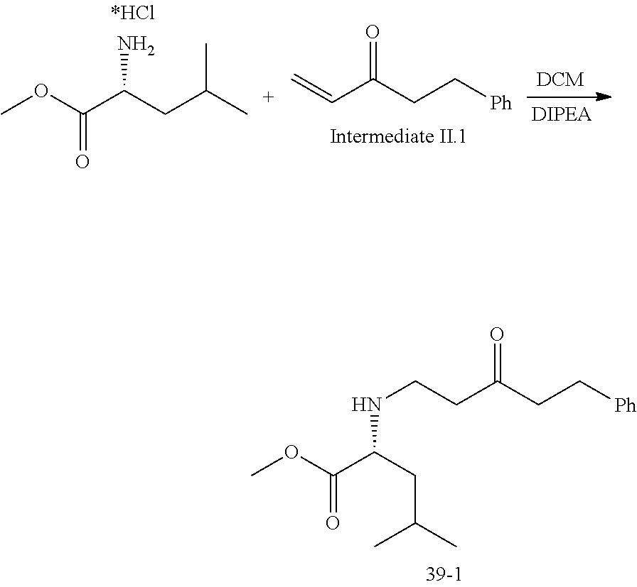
COC(C(CC(C)C)N)=O.C=CC(CC[Ph])=O.N(CCC(CC[Ph])=O)C(C(=O)OC)CC(C)C
